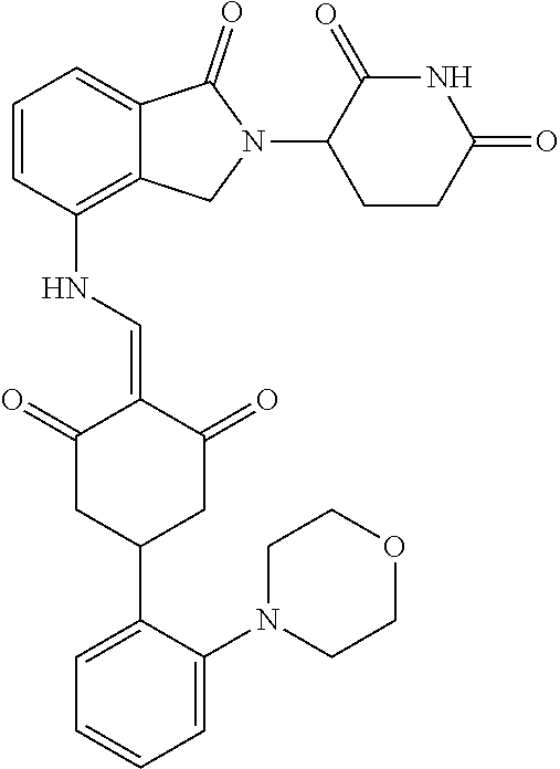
N(C1=C2C(=CC=C1)C(=O)N(C1CCC(=O)NC1=O)C2)C=C1C(=O)CC(C2=CC=CC=C2N2CCOCC2)CC1=O
